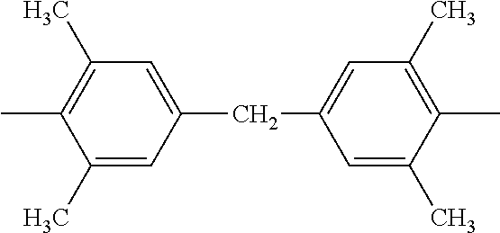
CC1=C(C)C=C(CC2=CC(C)=C(C)C(C)=C2)C=C1C
